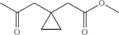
CC(CC1(CC(OC)=O)CC1)=O
